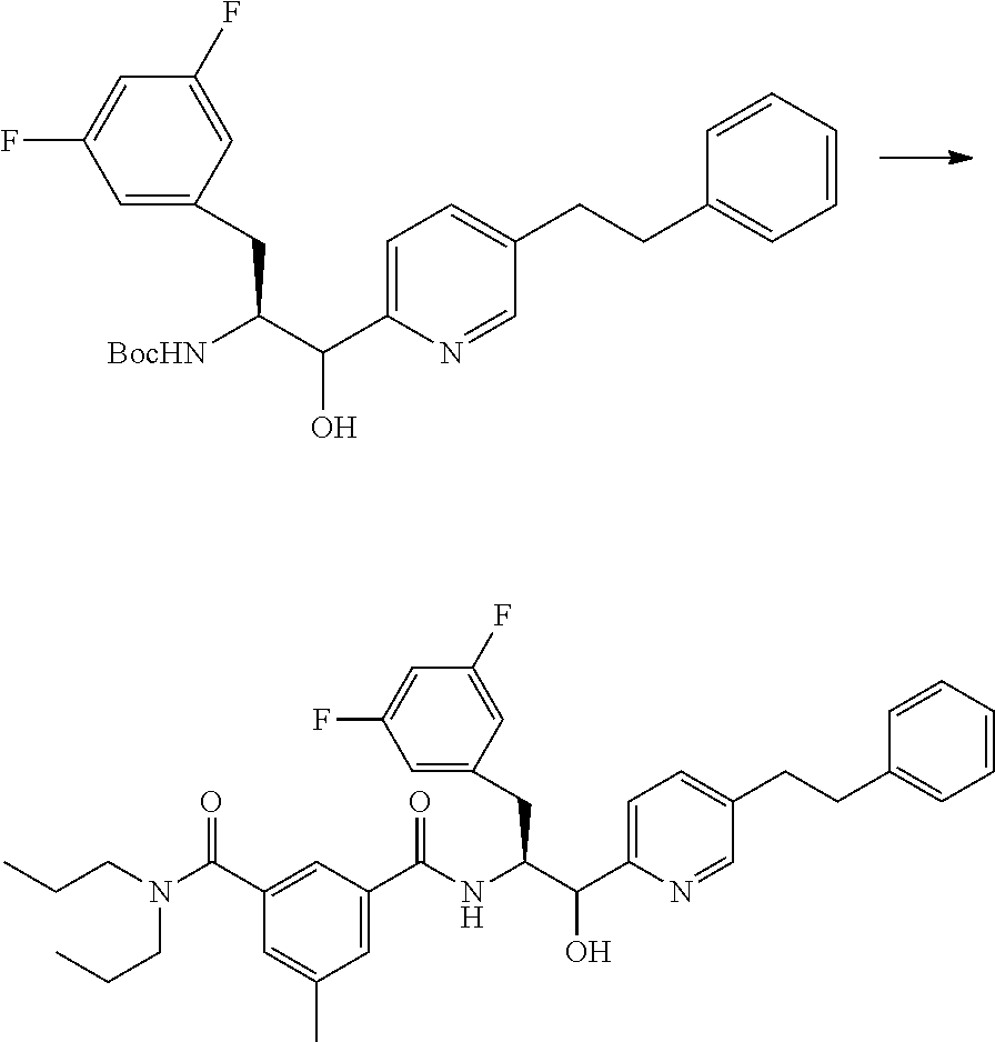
N1=CC(CCC2=CC=CC=C2)=CC=C1C(C([BocHN])CC1=CC(F)=CC(F)=C1)O.C1=C(C(N(CCC)CCC)=O)C=C(C)C=C1C(NC(C(C1=CC=C(CCC2=CC=CC=C2)C=N1)O)CC1=CC(F)=CC(F)=C1)=O
